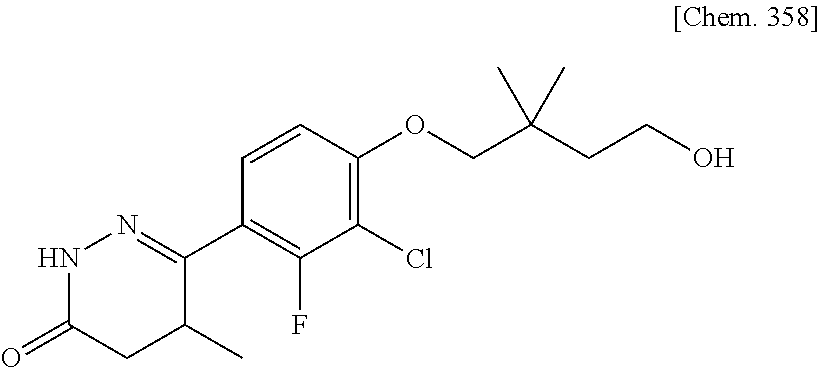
N1C(=O)CC(C)C(C2=C(F)C(Cl)=C(OCC(CCO)(C)C)C=C2)=N1
